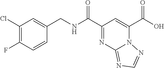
OC(C1=CC(C(NCC2=CC(Cl)=C(F)C=C2)=O)=NC2=NC=NN12)=O
